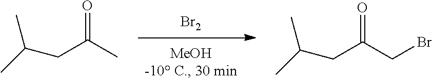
[Br2].C(C(C)=O)C(C)C.C(C(CBr)=O)C(C)C
